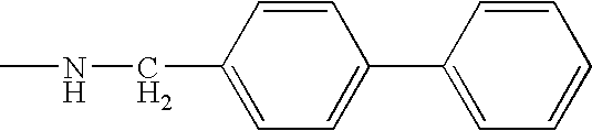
C1=CC(CNC)=CC=C1C1=CC=CC=C1
